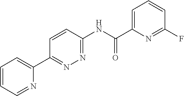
C1=CC=NC(C2=NN=C(NC(C3=CC=CC(F)=N3)=O)C=C2)=C1
